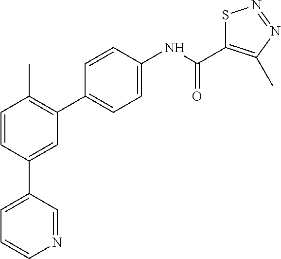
C1=CC(C2=CC=CN=C2)=CC(C2=CC=C(NC(=O)C3=C(C)N=NS3)C=C2)=C1C
